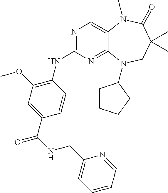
N1=C(NC2=C(OC)C=C(C(=O)NCC3=CC=CC=N3)C=C2)N=C2C(=C1)N(C)C(=O)C(C)(C)CN2C1CCCC1
